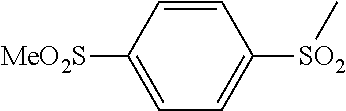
C1([MeO2S])=CC=C([SO2]C)C=C1
